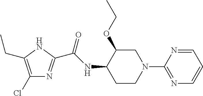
C1(Cl)=C(CC)NC(C(NC2CCN(C3=NC=CC=N3)CC2OCC)=O)=N1
